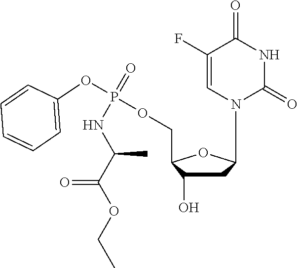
C1(F)=CN(C2CC(O)C(COP(OC3=CC=CC=C3)(NC(C)C(=O)OCC)=O)O2)C(=O)NC1=O
